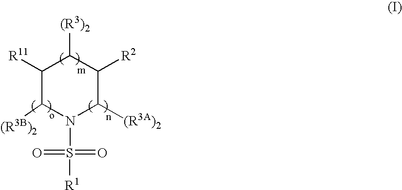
C1([R11])C([(R3B)2])N(S(=O)(=O)[R1])C([(R3A)2])C([R2])C1[(R3)2]
